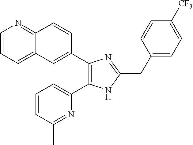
C12=CC=CN=C1C=CC(C1=C(C3=CC=CC(C)=N3)NC(CC3=CC=C([CF3])C=C3)=N1)=C2
